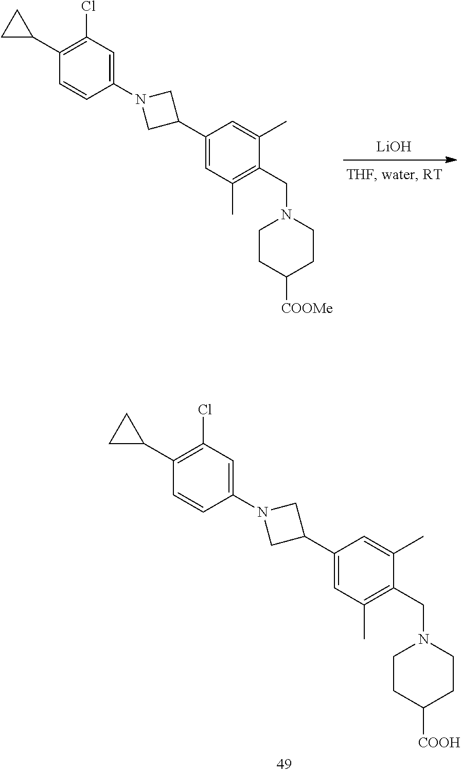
[LiOH].C1=C(C2CN(C3=CC(Cl)=C(C4CC4)C=C3)C2)C=C(C)C(CN2CCC([COOMe])CC2)=C1C.C1=C(C2CN(C3=CC(Cl)=C(C4CC4)C=C3)C2)C=C(C)C(CN2CCC([COOH])CC2)=C1C
